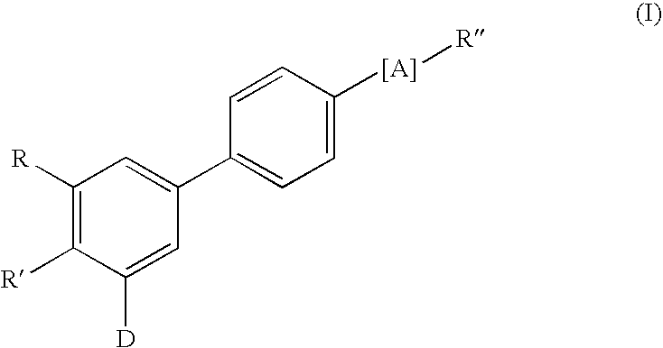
C1([R])=C([R])C([D])=CC(C2=CC=C([[A]][R])C=C2)=C1
